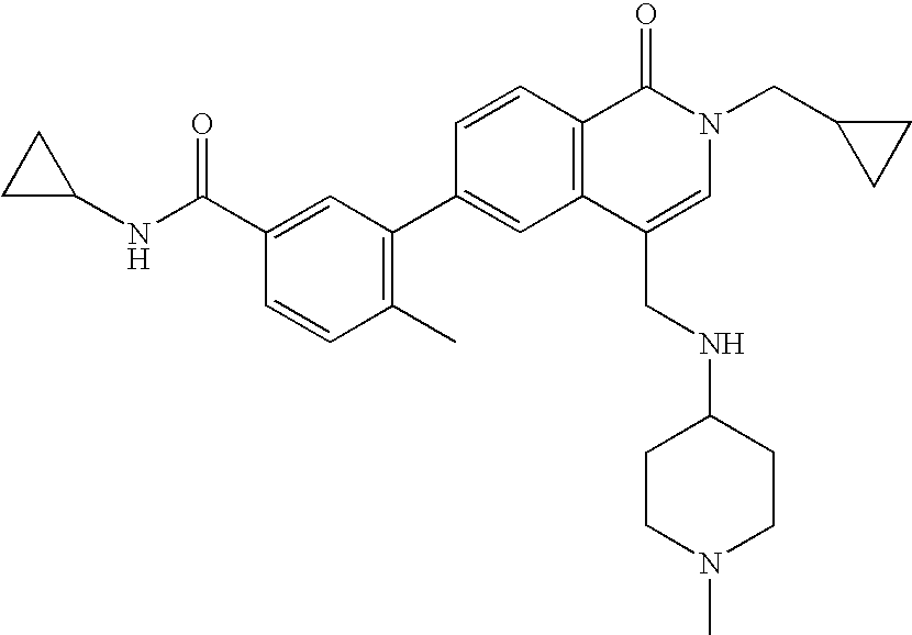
C1=CC(C2=C(C)C=CC(C(NC3CC3)=O)=C2)=CC2=C1C(=O)N(CC1CC1)C=C2CNC1CCN(C)CC1
